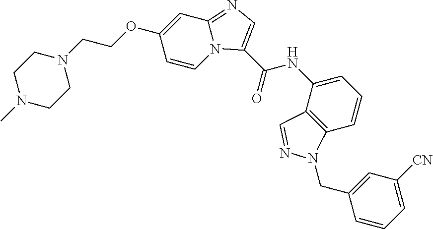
C1CN(C)CCN1CCOC1=CC2=NC=C(C(=O)NC3=CC=CC4=C3C=NN4CC3=CC([CN])=CC=C3)N2C=C1
